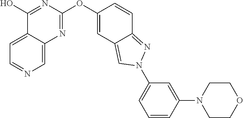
C1=C2C(=CN=C1)N=C(OC1=CC3=CN(C4=CC=CC(N5CCOCC5)=C4)N=C3C=C1)N=C2O
